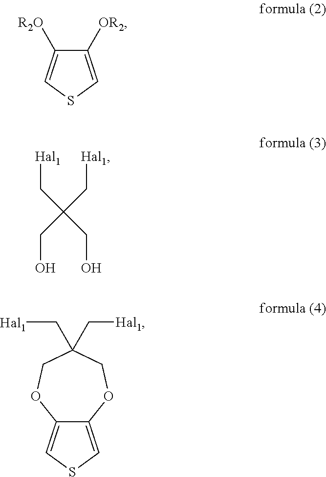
C12=CSC=C1OCC(C[Hal1])(C[Hal1])CO2.C1([R2O])=CSC=C1[OR2].C(C(CO)(C[Hal1])CO)[Hal1]
